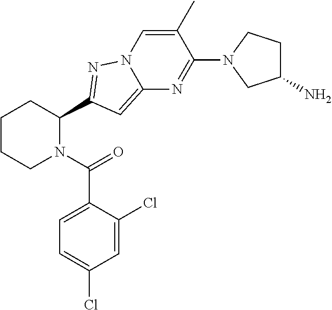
C1CCN(C(=O)C2=CC=C(Cl)C=C2Cl)C(C2=NN3C(=C2)N=C(N2CC(N)CC2)C(C)=C3)C1
